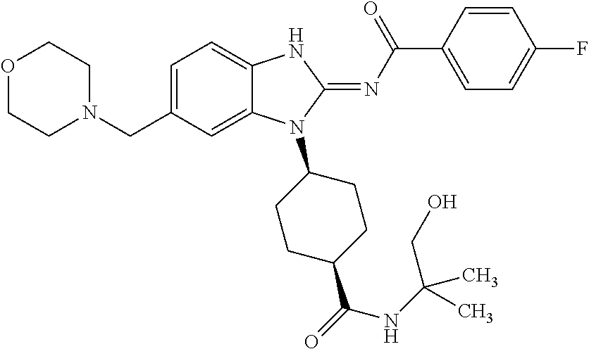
C1=C(CN2CCOCC2)C=C2C(=C1)NC(=NC(C1=CC=C(F)C=C1)=O)N2C1CCC(C(=O)NC(C)(CO)C)CC1
